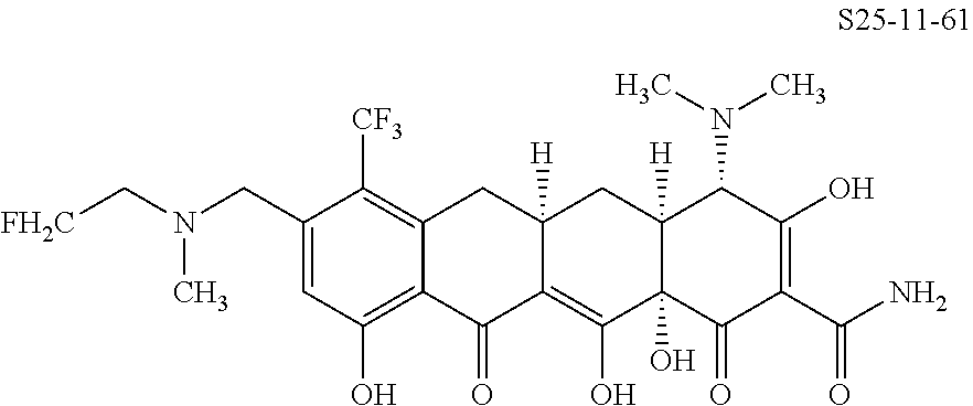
N(CC1=CC(O)=C2C(=C1[CF3])CC1([H])C(=C(O)C3(O)C([H])(C1)C(N(C)C)C(O)=C(C(N)=O)C3=O)C2=O)(C[FH2C])C
